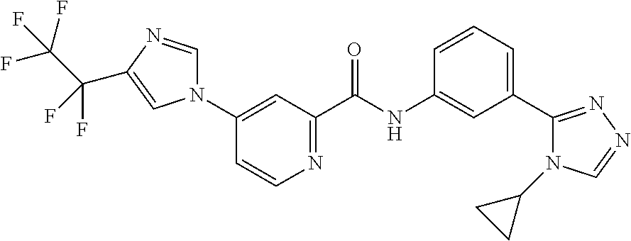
C1(N2C=NC(C(F)(C(F)(F)F)F)=C2)=CC(C(NC2=CC(C3=NN=CN3C3CC3)=CC=C2)=O)=NC=C1
